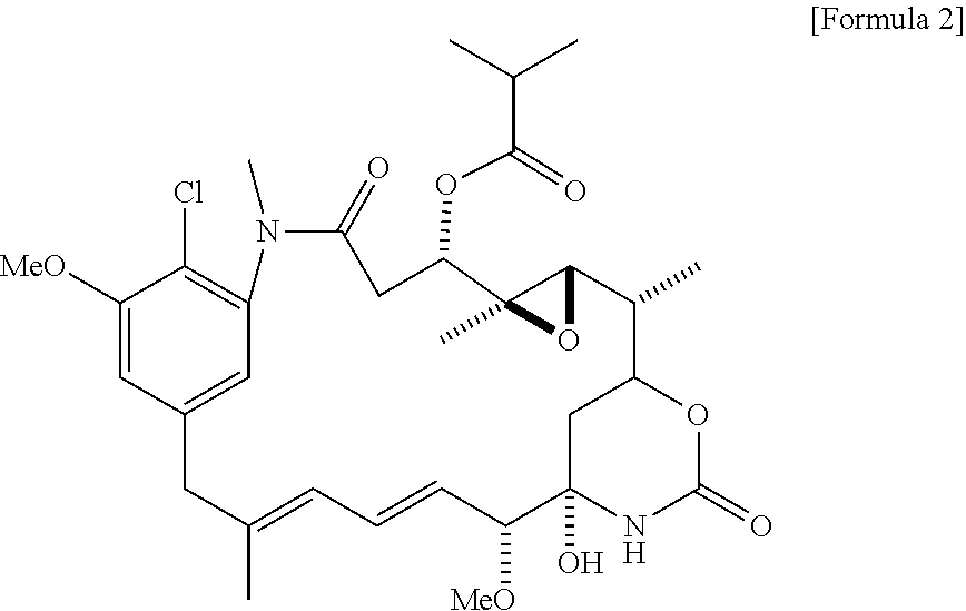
C1([MeO])=CC2=CC(=C1Cl)N(C)C(=O)CC(OC(C(C)C)=O)C1(C)C(C(C)C3OC(=O)NC(O)(C([MeO])C=CC=C(C)C2)C3)O1
